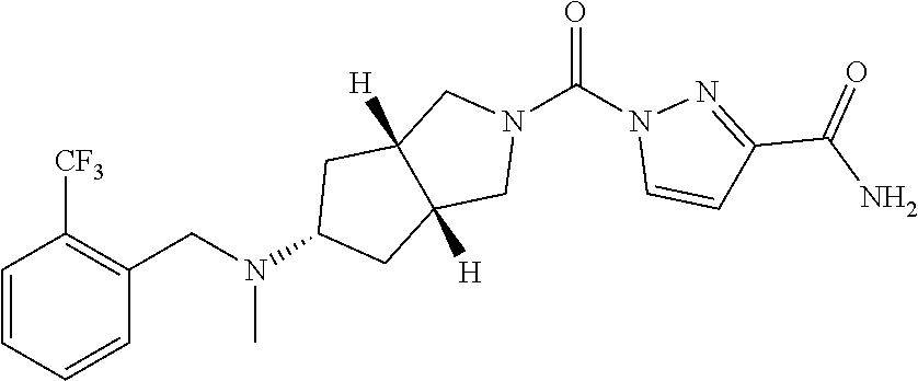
O=C(N1C=CC(C(N)=O)=N1)N1CC2([H])C([H])(C1)CC(N(CC1=C([CF3])C=CC=C1)C)C2
